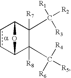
c1cC2C(C([R1])([R2])[R3])([R7])C(C([R4])([R5])[R6])([R8])C1O2
